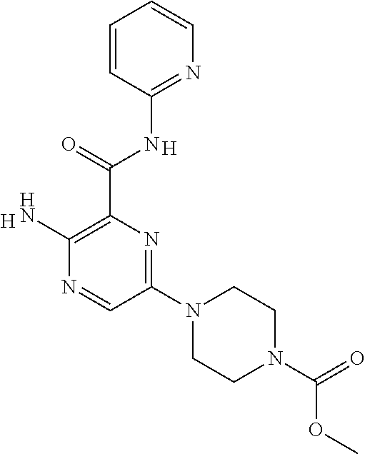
[H].C(C1=C(N)N=CC(N2CCN(C(OC)=O)CC2)=N1)(=O)NC1=NC=CC=C1.[H]
